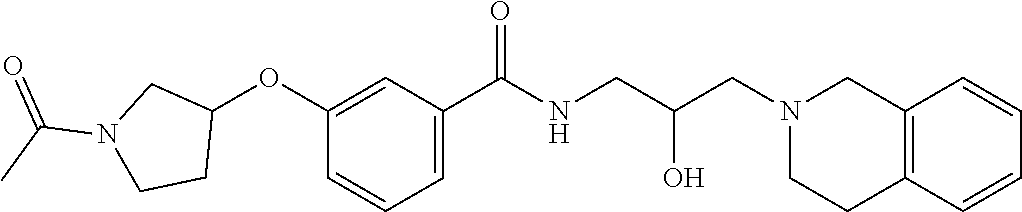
C1(OC2CN(C(C)=O)CC2)=CC(C(NCC(CN2CCC3=C(C2)C=CC=C3)O)=O)=CC=C1
